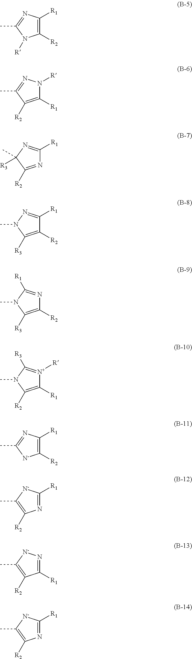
C1([R2])=C([R1])N=C(C)N1[R].C1([R1])=C([R2])C(C)=NN1[R].N1=C([R2])C(C)([R3])N=C1[R1].C1([R2])=C([R3])N(C)N=C1[R1].C1([R2])=C([R3])N(C)C([R1])=N1.C1([R1])=C([R2])N(C)C([R3])=[N+]1[R].C1([R2])=C([R1])N=C(C)[N-]1.N1=C([R1])[N-]C(C)=C1[R2].C1([R1])=N[N-]C(C)=C1[R2].N1=C([R1])[N-]C(C)=C1[R2]
